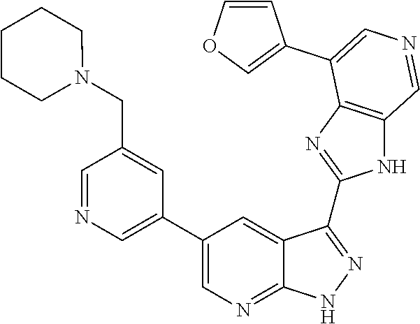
C1=NC=C(C2=CN=C3C(=C2)C(C2=NC4=C(N2)C=NC=C4C2=COC=C2)=NN3)C=C1CN1CCCCC1
